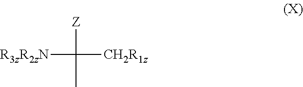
[R3zR2zN]C([CH2R1z])([Z])C
